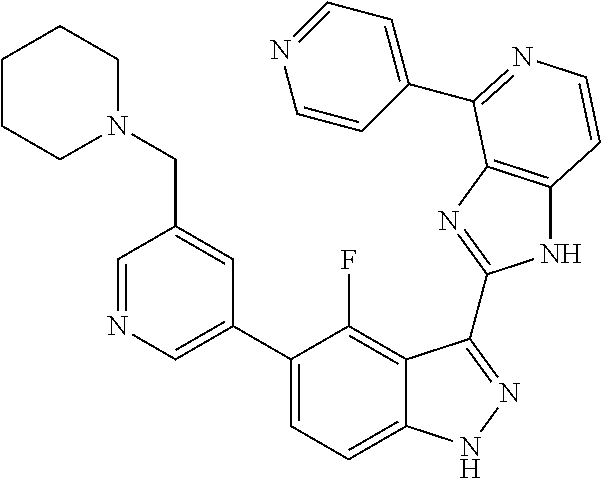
C1=C(C2=CC=C3C(=C2F)C(C2=NC4=C(N2)C=CN=C4C2=CC=NC=C2)=NN3)C=C(CN2CCCCC2)C=N1
